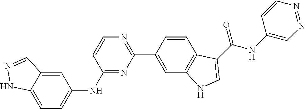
C1(NC2=CC=C3C(=C2)C=NN3)=NC(C2=CC3=C(C=C2)C(C(NC2=CN=NC=C2)=O)=CN3)=NC=C1
